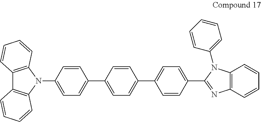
C12=C(N(C3=CC=C(C4=CC=C(C5=CC=C(C6=NC7=C(N6C6=CC=CC=C6)C=CC=C7)C=C5)C=C4)C=C3)C3=C1C=CC=C3)C=CC=C2
